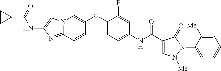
N12C(=NC(NC(C3CC3)=O)=C1)C=CC(OC1=CC=C(NC(=O)C3=CN([Me])N(C4=CC=CC=C4[Me])C3=O)C=C1F)=C2
